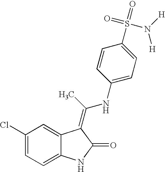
C1(Cl)=CC=C2C(=C1)C(=C(NC1=CC=C(S(=O)(=O)N([H])[H])C=C1)C)C(=O)N2
